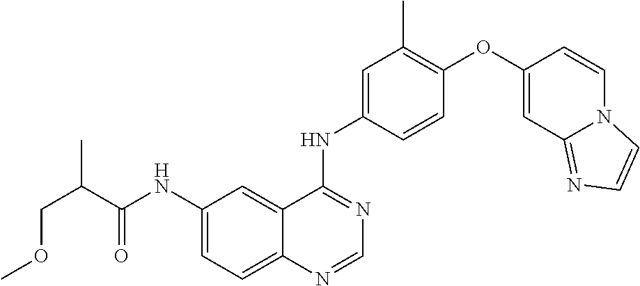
C1=NC2=CC=C(NC(C(COC)C)=O)C=C2C(NC2=CC(C)=C(OC3=CC4=NC=CN4C=C3)C=C2)=N1
